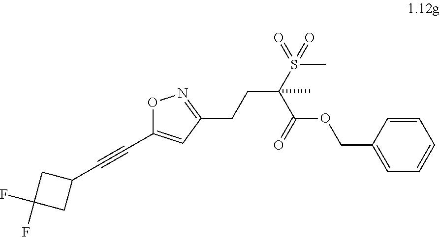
O1C(C#CC2CC(F)(F)C2)=CC(CCC(S(C)(=O)=O)(C)C(=O)OCC2=CC=CC=C2)=N1
